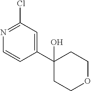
C1(C2(O)CCOCC2)=CC(Cl)=NC=C1
